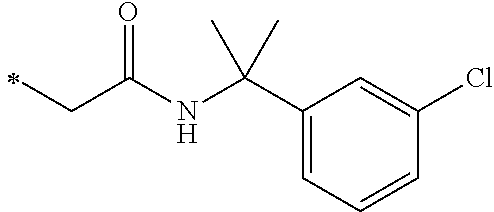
C1(C(NC(CC)=O)(C)C)=CC=CC(Cl)=C1
